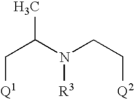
C(C(N([R3])CC[Q2])C)[Q1]
